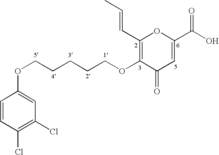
C1=CC(Cl)=C(Cl)C=C1OCCCCCOC1=C(C=CC)OC(C(O)=O)=CC1=O
